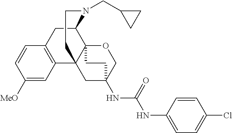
C1([MeO])=CC2=C(C=C1)CC1C34C2(CC(NC(NC2=CC=C(Cl)C=C2)=O)(CO3)CC4)CCN1CC1CC1
